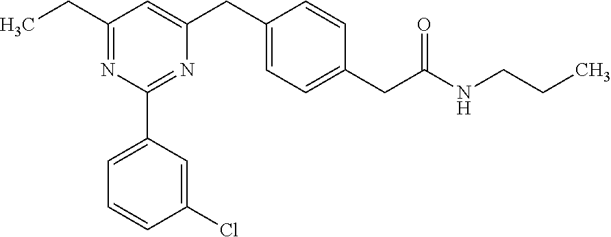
C1(CC)=NC(C2=CC=CC(Cl)=C2)=NC(CC2=CC=C(CC(NCCC)=O)C=C2)=C1
